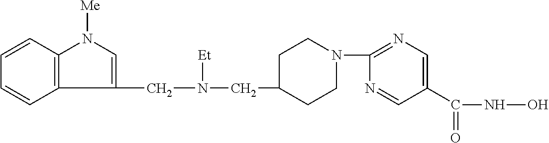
C12=C(C=CC=C1)N([Me])C=C2CN(CC1CCN(C2=NC=C(C(=O)NO)C=N2)CC1)[Et]
